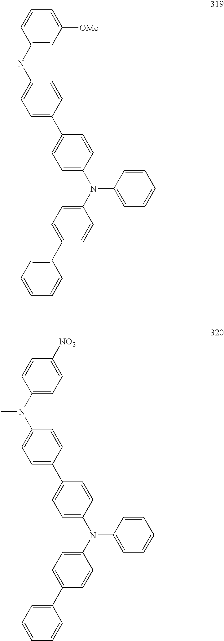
C1=C(N(C2=CC=C(C3=CC=C(N(C4=CC=C(C5=CC=CC=C5)C=C4)C4=CC=CC=C4)C=C3)C=C2)C)C=CC=C1[OMe].C1=C(N(C2=CC=C(C3=CC=C(N(C4=CC=C(C5=CC=CC=C5)C=C4)C4=CC=CC=C4)C=C3)C=C2)C)C=CC([NO2])=C1
